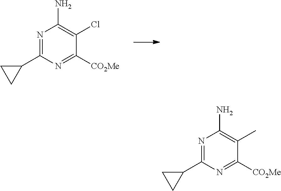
N1=C(C2CC2)N=C([CO2Me])C(Cl)=C1N.N1=C(C2CC2)N=C([CO2Me])C(C)=C1N
